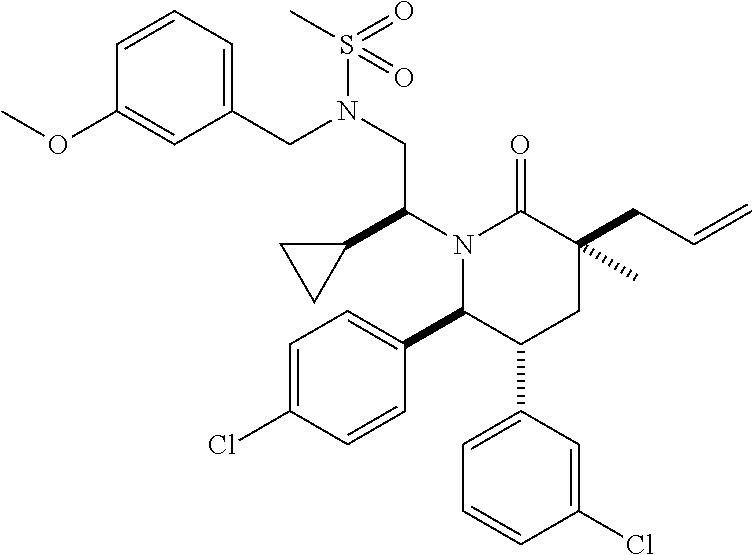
C1=C(Cl)C=CC(C2C(C3=CC=CC(Cl)=C3)CC(C)(CC=C)C(=O)N2C(C2CC2)CN(S(C)(=O)=O)CC2=CC=CC(OC)=C2)=C1
